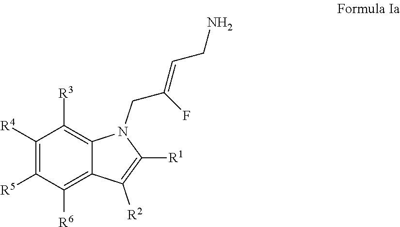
C1([R4])=C([R5])C([R6])=C2C(=C1[R3])N(CC(=CCN)F)C([R1])=C2[R2]
